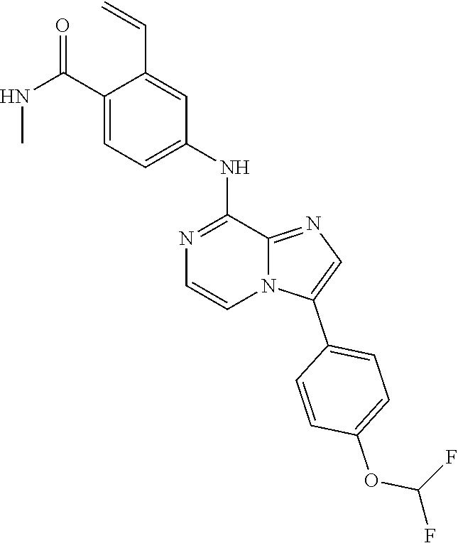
C1(C=C)=CC(NC2=NC=CN3C2=NC=C3C2=CC=C(OC(F)F)C=C2)=CC=C1C(NC)=O
